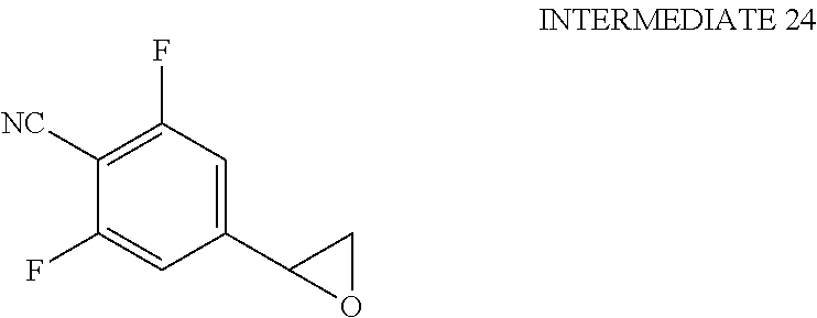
C1([NC])=C(F)C=C(C2OC2)C=C1F
